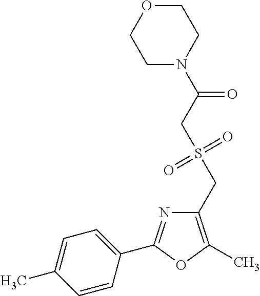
C1(CS(=O)(=O)CC(=O)N2CCOCC2)=C(C)OC(C2=CC=C(C)C=C2)=N1
